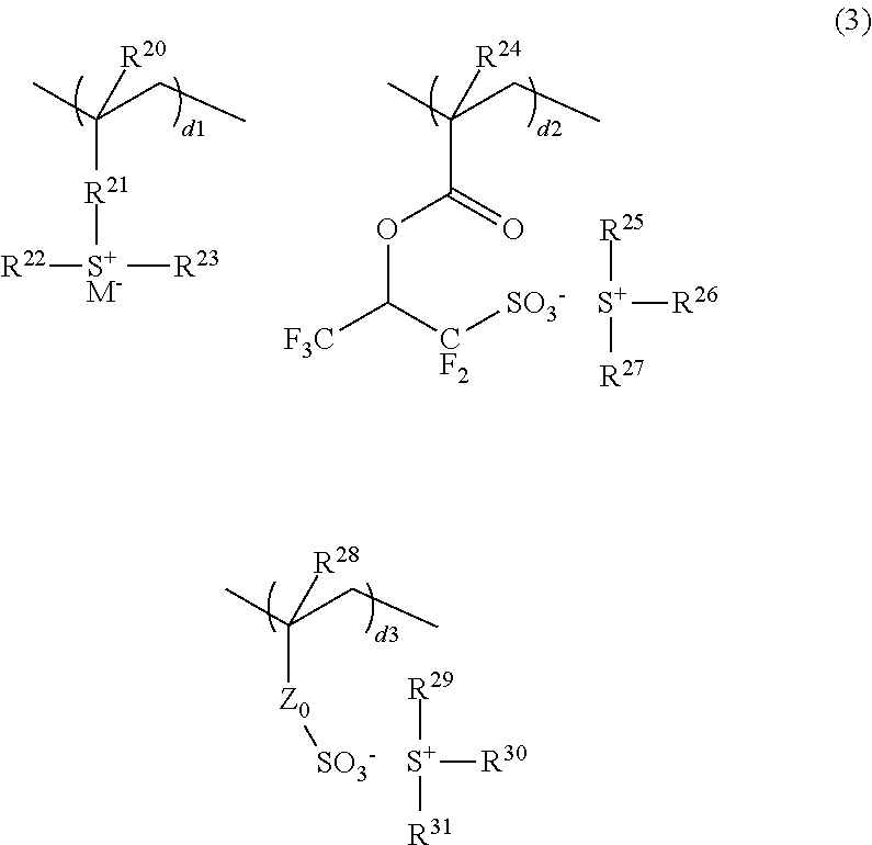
[R21](C(C)(CC)[R20])[S+M-]([R23])[R22].C(C(C)(CC)[R24])(=O)OC([F3C])[CF2][SO3-].[S+]([R25])([R27])[R26].[Z0](C(C)(CC)[R28])[SO3-].[S+]([R29])([R31])[R30]
